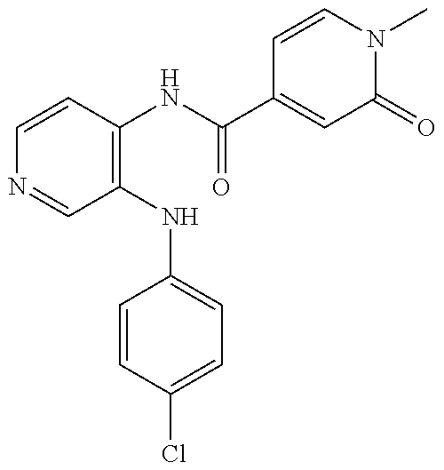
C1=CC(NC(C2=CC(=O)N(C)C=C2)=O)=C(NC2=CC=C(Cl)C=C2)C=N1
